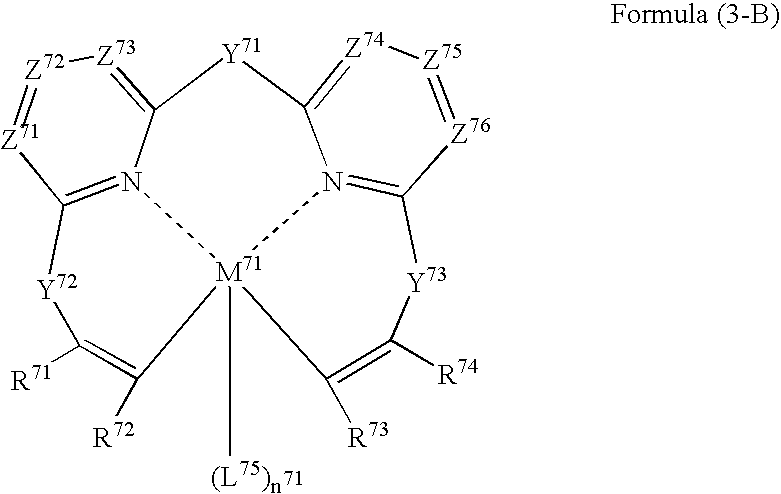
[Y72]1C([R71])=C([R72])[M71]23([(L75)n])N4=C1[Z71]=[Z72][Z73]=C4[Y71]C1=[Z74][Z75]=[Z76]C(=N21)[Y73]C([R74])=C3[R73]
